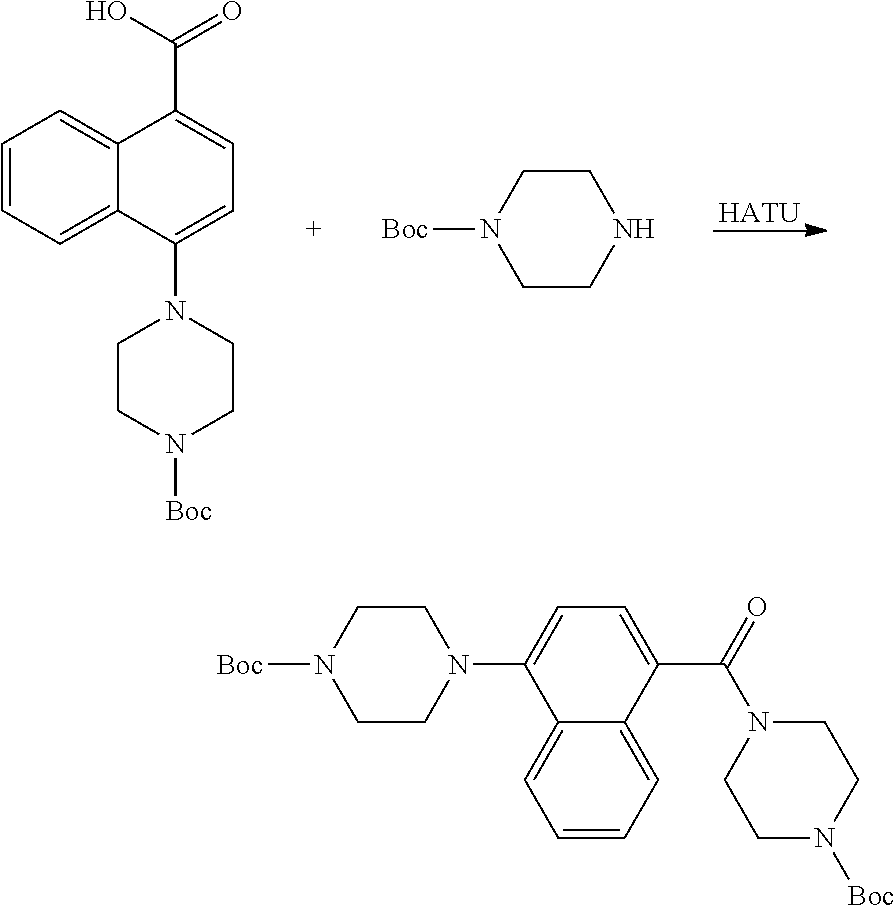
C1=CC=C2C(=C1)C(C(=O)O)=CC=C2N1CCN([Boc])CC1.[HATU].C1CNCCN1[Boc].C1CN(C2=CC=C(C(=O)N3CCN([Boc])CC3)C3=CC=CC=C23)CCN1[Boc]
